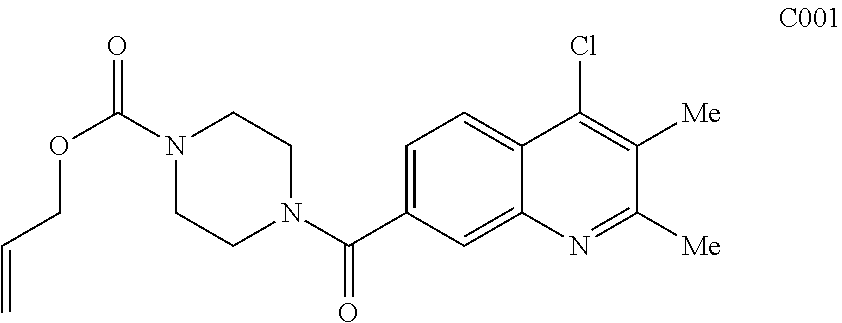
C1=C(C(N2CCN(C(=O)OCC=C)CC2)=O)C=C2C(=C1)C(Cl)=C([Me])C([Me])=N2
